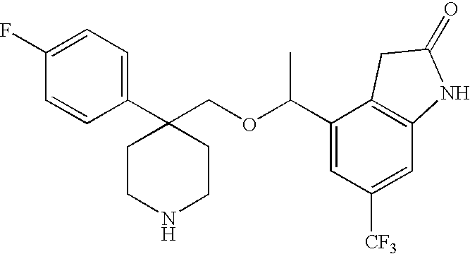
C1(F)=CC=C(C2(COC(C3=CC([CF3])=CC4=C3CC(=O)N4)C)CCNCC2)C=C1
